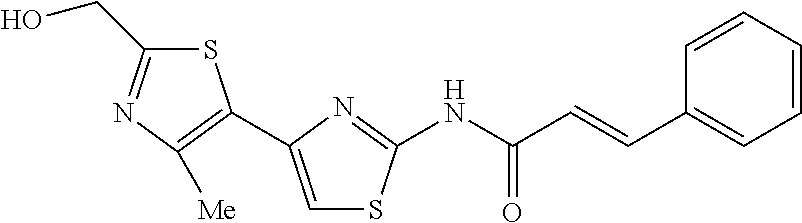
N(C(C=CC1=CC=CC=C1)=O)C1=NC(C2=C([Me])N=C(CO)S2)=CS1
